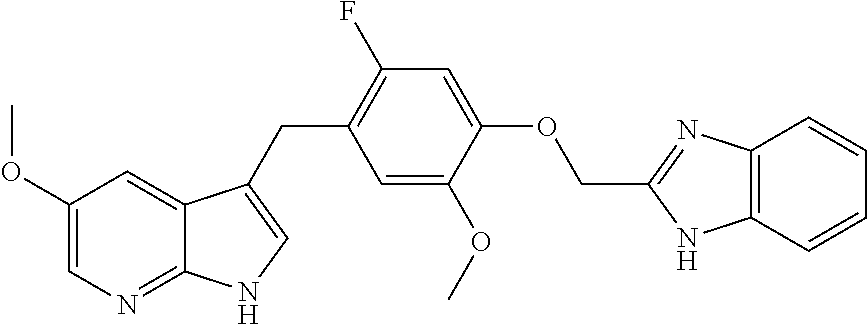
C1(OC)=CN=C2C(=C1)C(CC1=C(F)C=C(OCC3=NC4=C(N3)C=CC=C4)C(OC)=C1)=CN2
